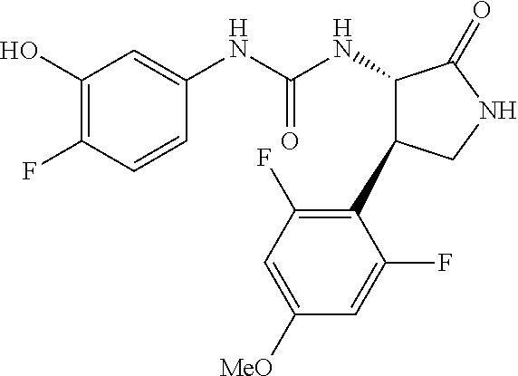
C1=CC(F)=C(O)C=C1NC(NC1C(C2=C(F)C=C([MeO])C=C2F)CNC1=O)=O
